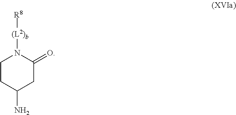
C1CC(N)CC(=O)N1[(L2)b][R8]
